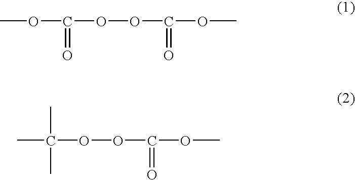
O(OC(OC)=O)C(OC)=O.O(OC(OC)=O)C(C)(C)C
